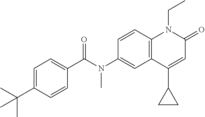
N(C1=CC2=C(C=C1)N(CC)C(=O)C=C2C1CC1)(C(C1=CC=C(C(C)(C)C)C=C1)=O)C
